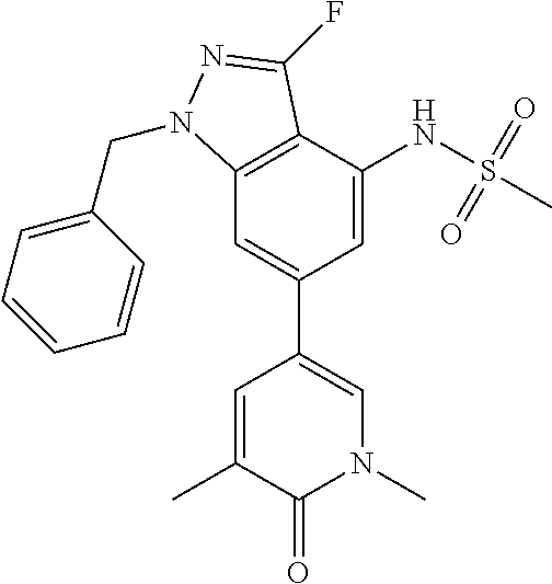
C1=C(C)C(=O)N(C)C=C1C1=CC2=C(C(NS(C)(=O)=O)=C1)C(F)=NN2CC1=CC=CC=C1
